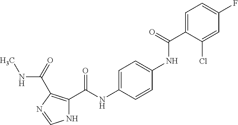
C1=C(C(NC2=CC=C(NC(C3=C(C(=O)NC)N=CN3)=O)C=C2)=O)C(Cl)=CC(F)=C1
